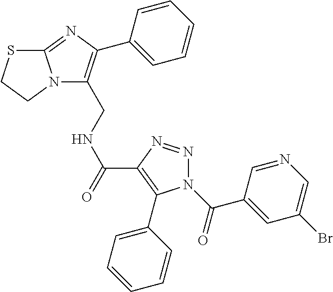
C1(CNC(=O)C2=C(C3=CC=CC=C3)N(C(C3=CC(Br)=CN=C3)=O)N=N2)=C(C2=CC=CC=C2)N=C2N1CCS2
